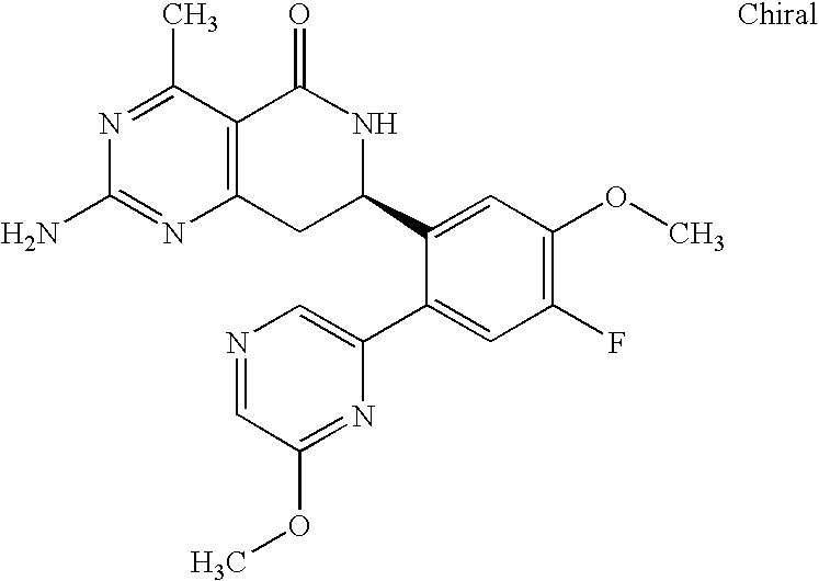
N1=C(C)C2=C(N=C1N)CC(C1=CC(OC)=C(F)C=C1C1=CN=CC(OC)=N1)NC2=O
